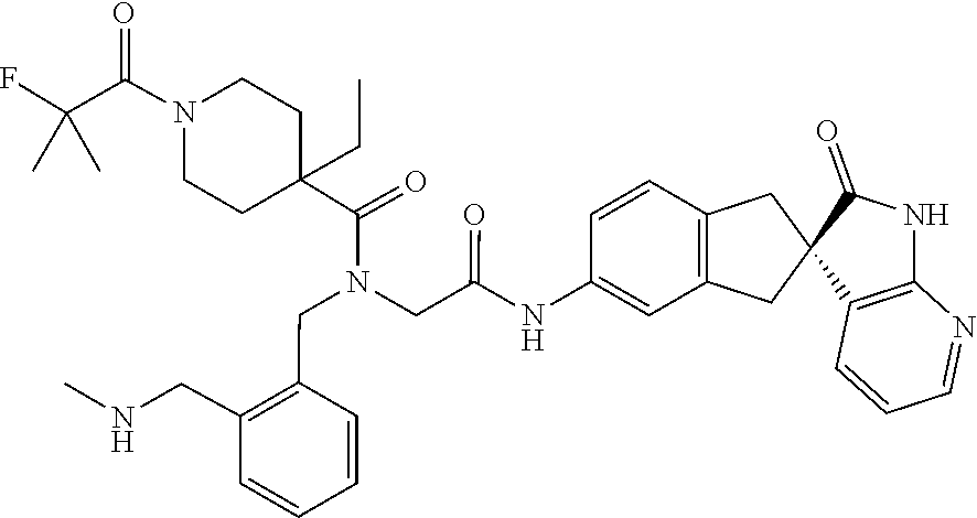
C1C(C(=O)N(CC2=C(CNC)C=CC=C2)CC(NC2=CC3=C(C=C2)CC2(C4=C(N=CC=C4)NC2=O)C3)=O)(CC)CCN(C(C(C)(C)F)=O)C1
